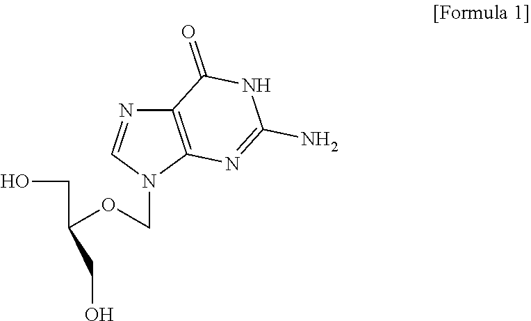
C12=C(N(COC(CO)CO)C=N1)N=C(N)NC2=O
